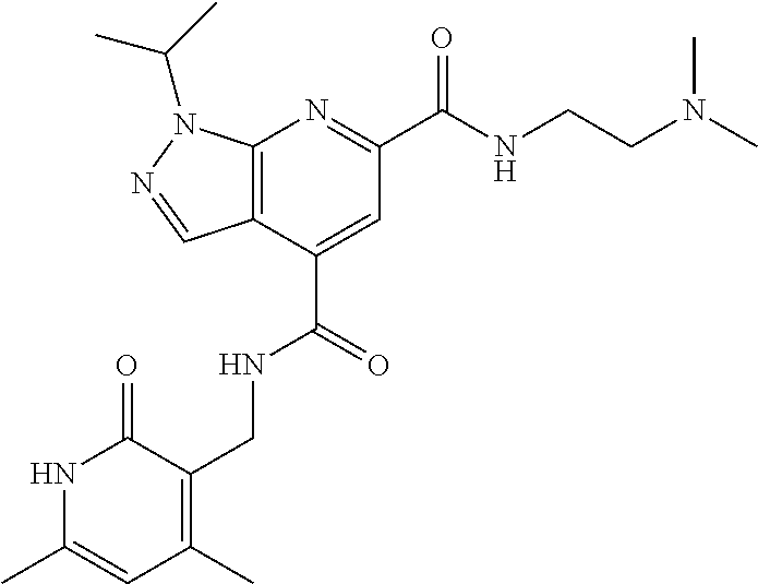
C(C1=CC(C(NCCN(C)C)=O)=NC2=C1C=NN2C(C)C)(=O)NCC1=C(C)C=C(C)NC1=O
